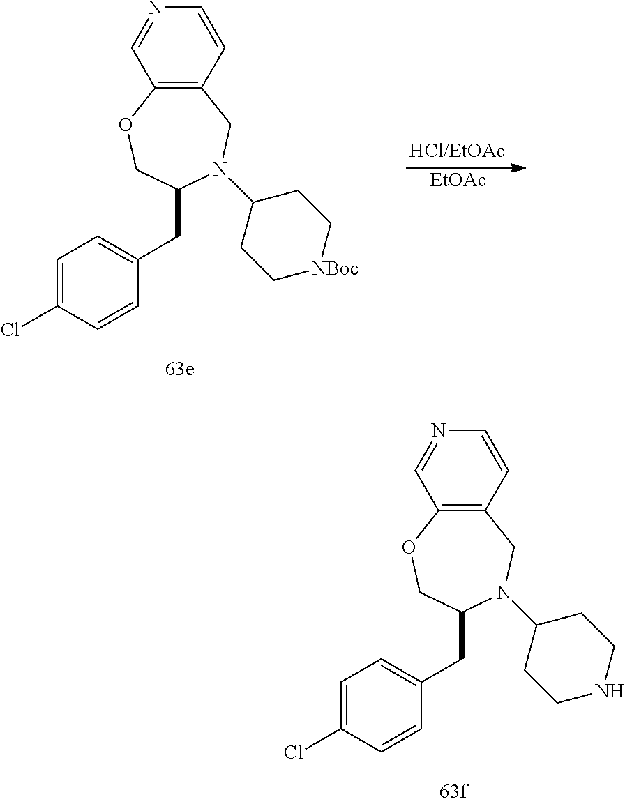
C12=C(C=CN=C1)CN(C1CC[NBoc]CC1)C(CC1=CC=C(Cl)C=C1)CO2.[EtOAc].C12=C(C=CN=C1)CN(C1CCNCC1)C(CC1=CC=C(Cl)C=C1)CO2
